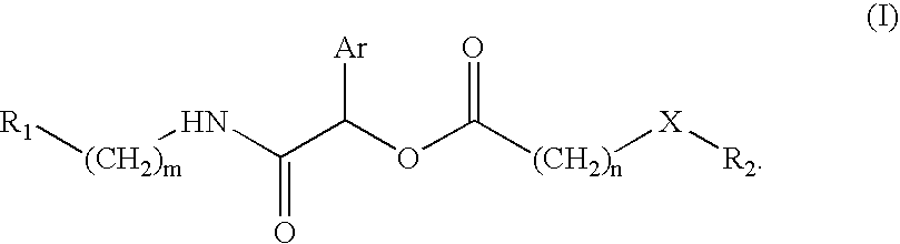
C(OC([(CH2)n][X][R2])=O)([Ar])C(=O)N[(CH2)m][R1]
